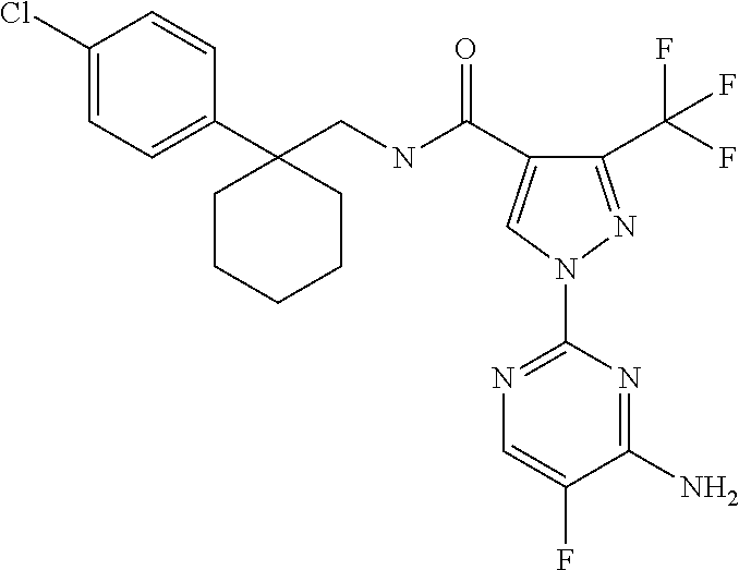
C(NC(=O)C1=CN(C2=NC=C(F)C(N)=N2)N=C1C(F)(F)F)C1(C2=CC=C(Cl)C=C2)CCCCC1
